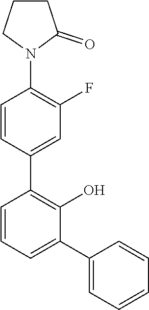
C1=CC(C2=C(O)C(C3=CC=CC=C3)=CC=C2)=CC(F)=C1N1C(=O)CCC1
